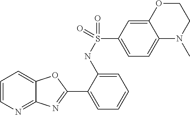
C1=CN=C2C(=C1)OC(C1=CC=CC=C1NS(=O)(C1=CC=C3C(=C1)OCCN3C)=O)=N2
